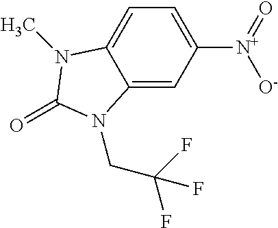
[N+](C1=CC=C2C(=C1)N(CC(F)(F)F)C(=O)N2C)(=O)[O-]
